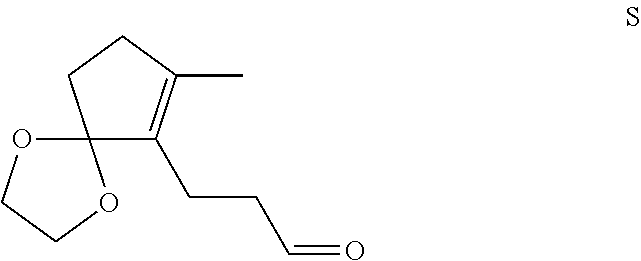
C12(OCCO1)C(CCC=O)=C(C)CC2
